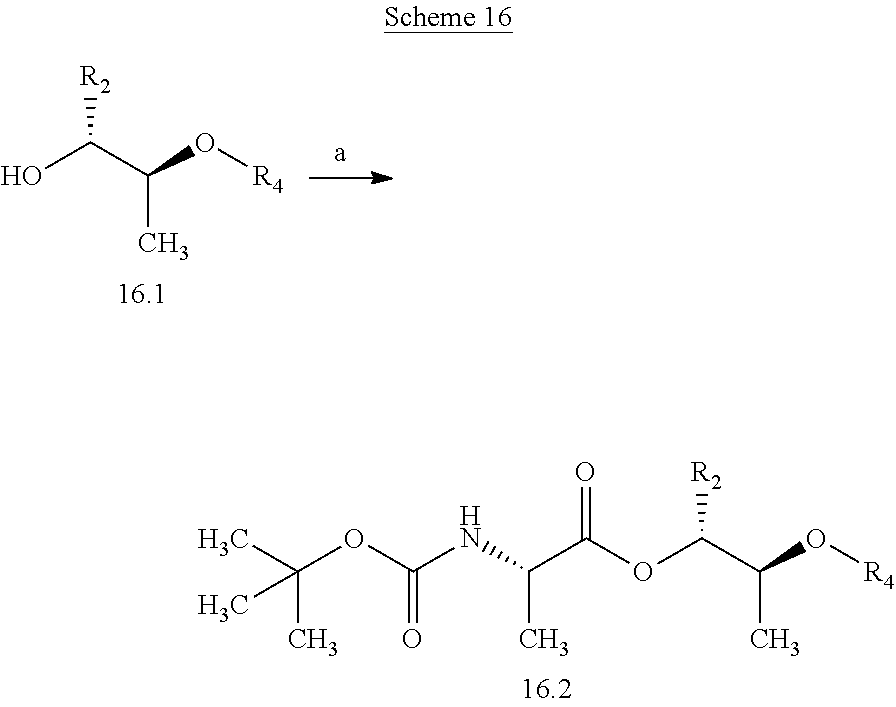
N(C(C(OC(C(O[R4])C)[R2])=O)C)C(=O)OC(C)(C)C.OC([R2])C(C)O[R4]
